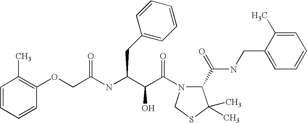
N(C(C(C(=O)N1C(C(NCC2=CC=CC=C2C)=O)C(C)(C)SC1)O)CC1=CC=CC=C1)C(=O)COC1=C(C)C=CC=C1
